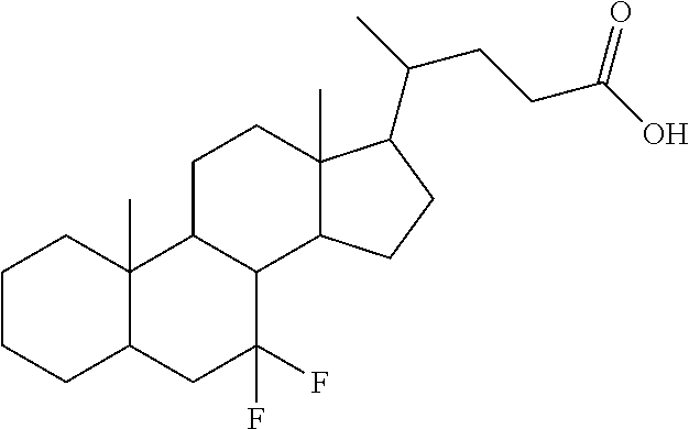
C1CCC2C(C)(C1)C1C(C(F)(F)C2)C2C(C)(CC1)C(C(C)CCC(O)=O)CC2
